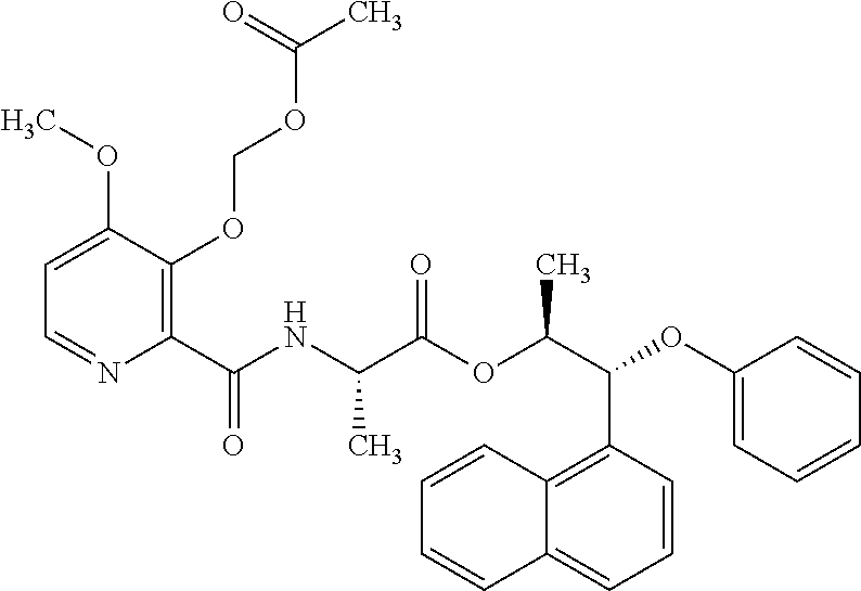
C1=C(OC)C(OCOC(C)=O)=C(C(NC(C(OC(C(OC2=CC=CC=C2)C2=C3C(=CC=C2)C=CC=C3)C)=O)C)=O)N=C1
